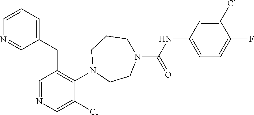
C1=NC=C(Cl)C(N2CCN(C(NC3=CC=C(F)C(Cl)=C3)=O)CCC2)=C1CC1=CC=CN=C1
